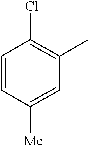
C1=CC([Me])=CC(C)=C1Cl
